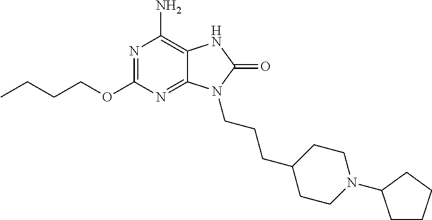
N1=C(OCCCC)N=C2C(=C1N)NC(=O)N2CCCC1CCN(C2CCCC2)CC1
